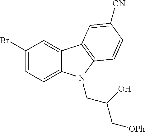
C1(Br)=CC=C2C(=C1)C1=C(N2CC(C[OPh])O)C=CC([CN])=C1
